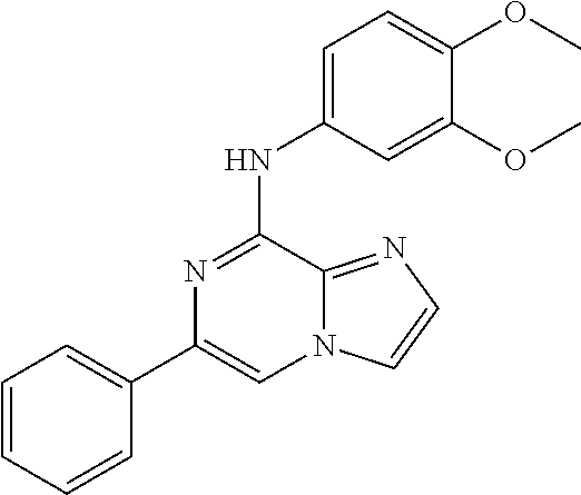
C1=CC=CC(C2=CN3C(=NC=C3)C(NC3=CC=C(OC)C(OC)=C3)=N2)=C1
